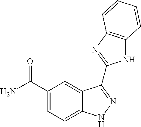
C1(C(N)=O)=CC=C2C(=C1)C(C1=NC3=C(N1)C=CC=C3)=NN2
